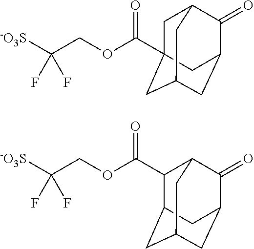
C(OCC([-O3S])(F)F)(C12CC3C(=O)C(CC(C1)C3)C2)=O.C(OCC([-O3S])(F)F)(=O)C1C2CC3CC(C(=O)C1C3)C2
